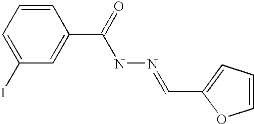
C1=CC=C(I)C=C1C(=O)NN=CC1=CC=CO1
